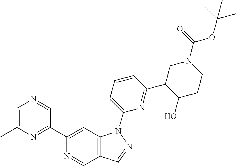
N1=CC2=C(C=C1C1=NC(C)=CN=C1)N(C1=CC=CC(C3C(O)CCN(C(=O)OC(C)(C)C)C3)=N1)N=C2
